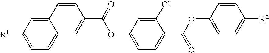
C1=C([R1])C=C2C(=C1)C=C(C(=O)OC1=CC=C(C(OC3=CC=C([R2])C=C3)=O)C(Cl)=C1)C=C2
